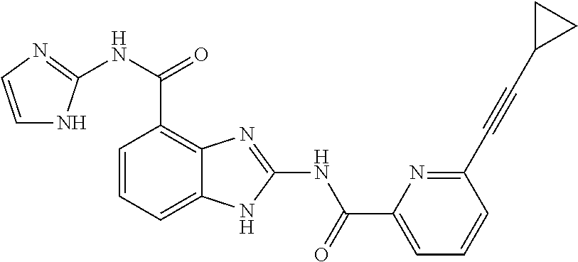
C1(NC(C2=CC=CC(C#CC3CC3)=N2)=O)=NC2=C(C(NC3=NC=CN3)=O)C=CC=C2N1
